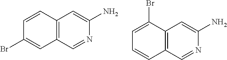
C1=CC2=C(C=C1Br)C=NC(N)=C2.C1=C(Br)C2=C(C=C1)C=NC(N)=C2
